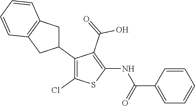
C1(C2=C(Cl)SC(NC(C3=CC=CC=C3)=O)=C2C(=O)O)CC2=C(C1)C=CC=C2
